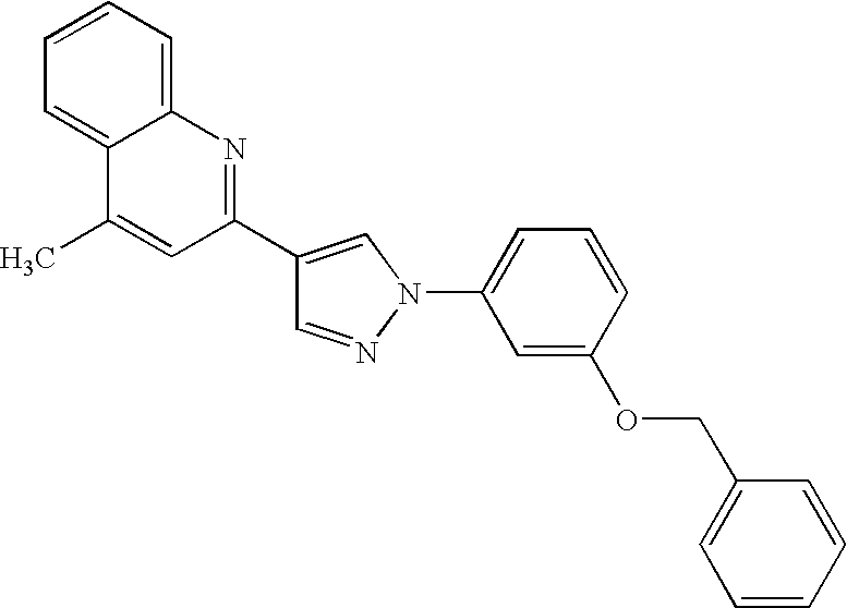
C1=NN(C2=CC=CC(OCC3=CC=CC=C3)=C2)C=C1C1=NC2=CC=CC=C2C(C)=C1
